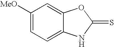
C1([MeO])=CC=C2C(=C1)OC(=S)N2
